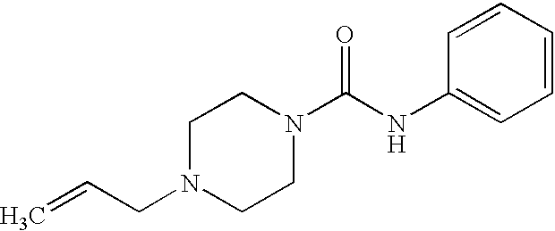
C=CCN1CCN(C(NC2=CC=CC=C2)=O)CC1
